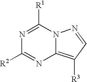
N1=C([R1])N2C(=C([R3])C=N2)N=C1[R2]
